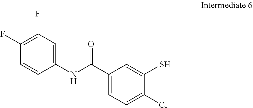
C1(F)=C(F)C=CC(NC(C2=CC=C(Cl)C(S)=C2)=O)=C1
